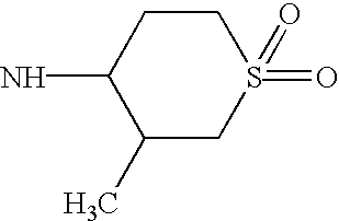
C1(C)CS(=O)(=O)CCC1N
